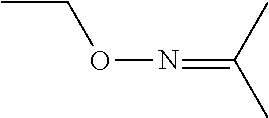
N(=C(C)C)OCC
